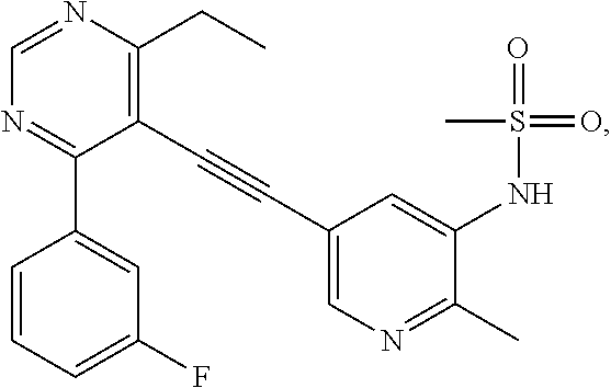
C1(NS(=O)(C)=O)=CC(C#CC2=C(CC)N=CN=C2C2=CC(F)=CC=C2)=CN=C1C
